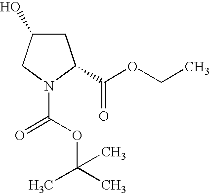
C1C(O)CN(C(=O)OC(C)(C)C)C1C(=O)OCC
